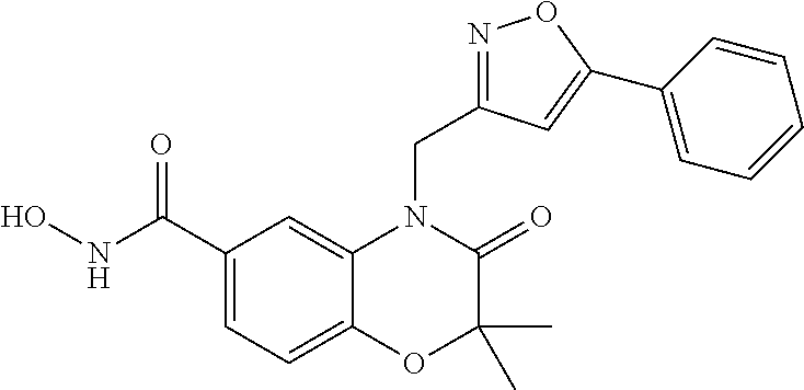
C1(C(NO)=O)=CC=C2C(=C1)N(CC1=NOC(C3=CC=CC=C3)=C1)C(=O)C(C)(C)O2
